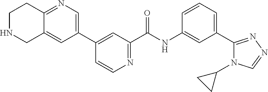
C1(C2=CN=C3C(=C2)CNCC3)=CC(C(NC2=CC(C3=NN=CN3C3CC3)=CC=C2)=O)=NC=C1
